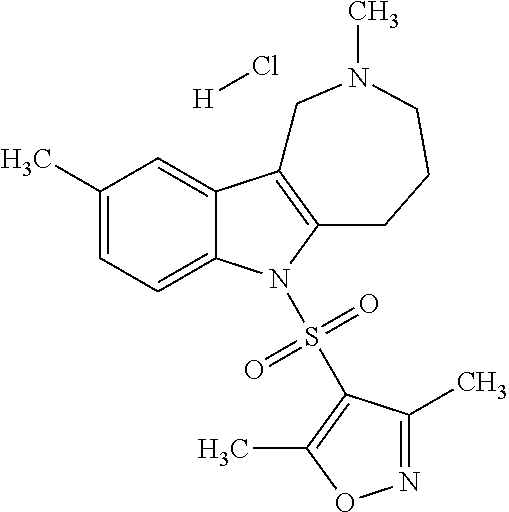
[H]Cl.C1(C)=CC=C2C(=C1)C1=C(N2S(=O)(=O)C2=C(C)ON=C2C)CCCN(C)C1
